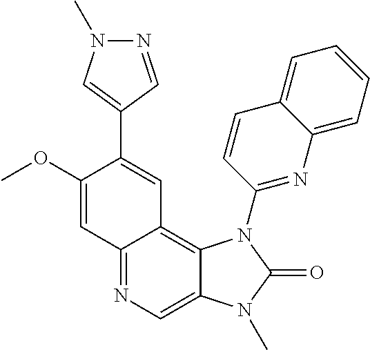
C12=NC=C3C(=C1C=C(C1=CN(C)N=C1)C(OC)=C2)N(C1=NC2=CC=CC=C2C=C1)C(=O)N3C
